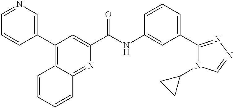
C1=NC=C(C2=C3C(=NC(C(NC4=CC(C5=NN=CN5C5CC5)=CC=C4)=O)=C2)C=CC=C3)C=C1
